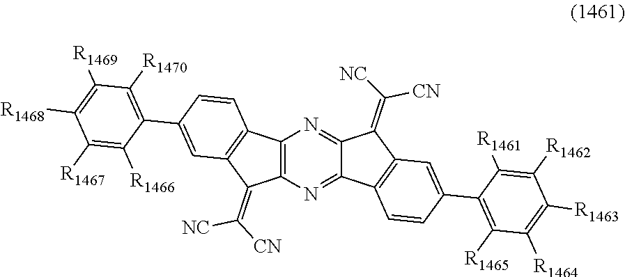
C1(C2=C([R1465])C([R1464])=C([R1463])C([R1462])=C2[R1461])=CC2=C(C=C1)C1=NC3=C(C4=C(C3=C([CN])[NC])C=C(C3=C([R1470])C([R1469])=C([R1468])C([R1467])=C3[R1466])C=C4)N=C1C2=C([NC])[CN]
